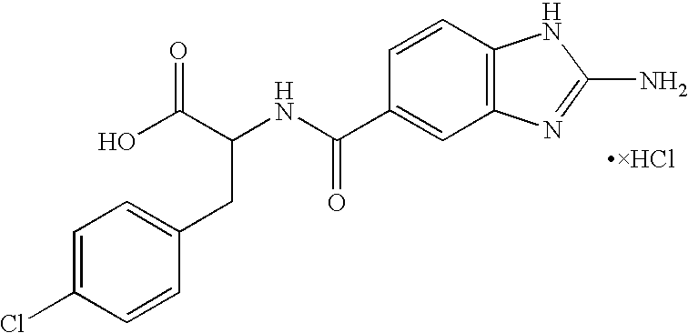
C(NC(C1=CC2=C(C=C1)NC(N)=N2)=O)(C(O)=O)CC1=CC=C(Cl)C=C1
